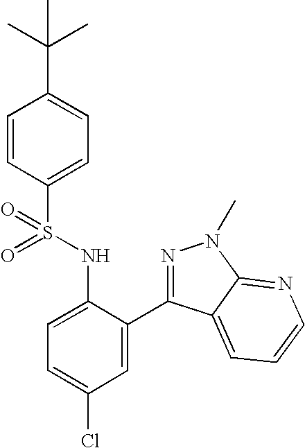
C1=CC(S(NC2=CC=C(Cl)C=C2C2=NN(C)C3=NC=CC=C23)(=O)=O)=CC=C1C(C)(C)C
